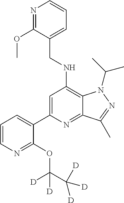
N1=C(OC)C(CNC2=C3C(=NC(C4=CC=CN=C4OC([D])(C([D])([D])[D])[D])=C2)C(C)=NN3C(C)C)=CC=C1
